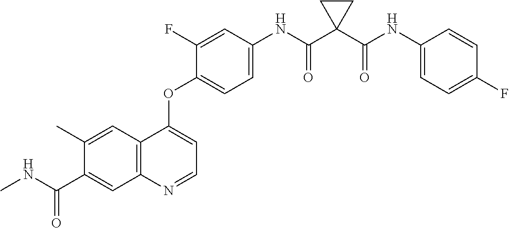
C12=C(N=CC=C1OC1=CC=C(NC(C3(C(NC4=CC=C(F)C=C4)=O)CC3)=O)C=C1F)C=C(C(NC)=O)C(C)=C2
